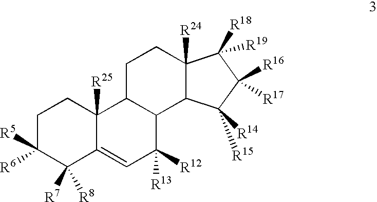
C1C([R5])([R6])C([R7])([R8])C2=CC([R12])([R13])C3C(C2([R25])C1)CCC1([R24])C3C([R14])([R15])C([R16])([R17])C1([R18])[R19]
